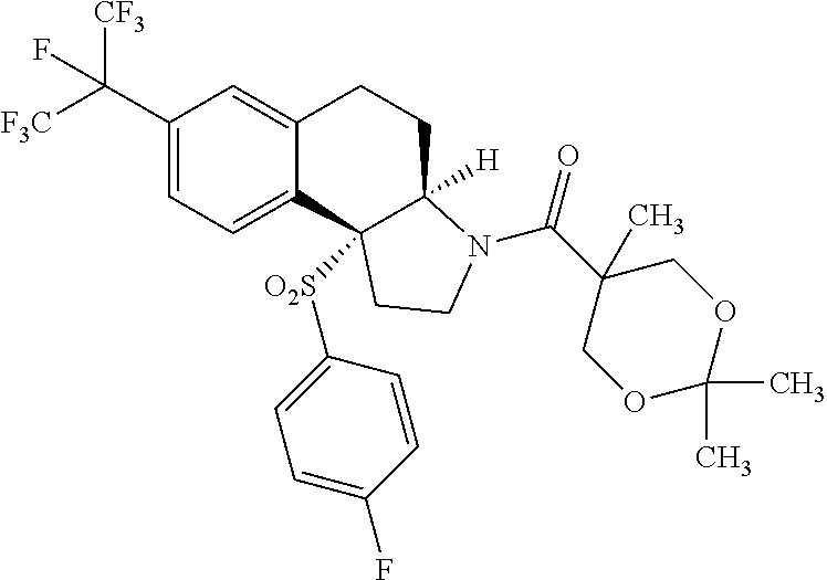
C(C1=CC=C2C(=C1)CCC1([H])C2([O2S]C2=CC=C(F)C=C2)CCN1C(C1(C)COC(C)(C)OC1)=O)([F3C])([CF3])F
